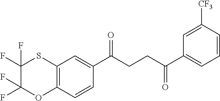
C12=C(C=CC(C(CCC(C3=CC=CC([CF3])=C3)=O)=O)=C1)OC(F)(F)C(F)(F)S2
